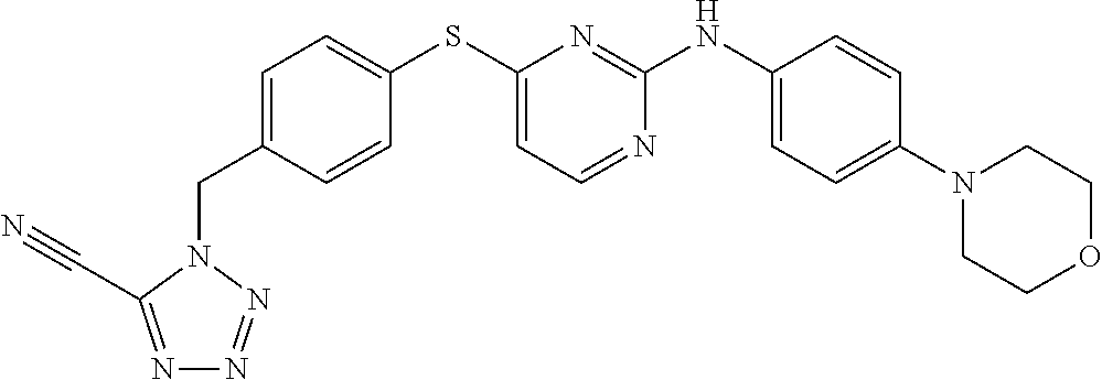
C1=C(CN2N=NN=C2C#N)C=CC(SC2=CC=NC(NC3=CC=C(N4CCOCC4)C=C3)=N2)=C1
